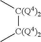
C[C(Q4)2][C(Q4)2]C
